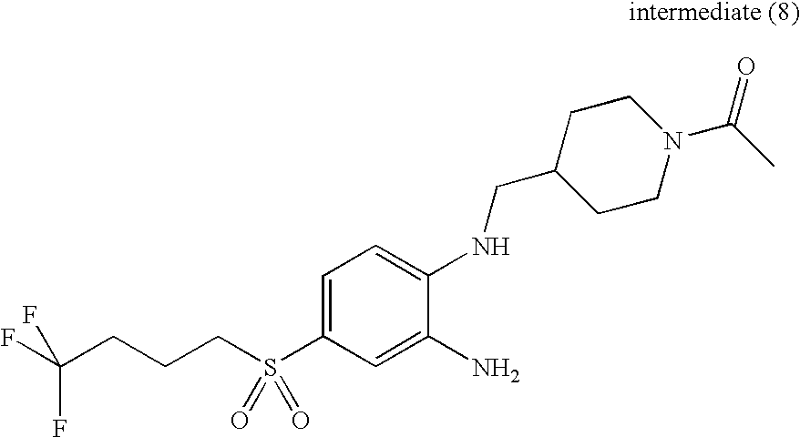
C1=C(S(CCCC(F)(F)F)(=O)=O)C=C(N)C(NCC2CCN(C(C)=O)CC2)=C1
